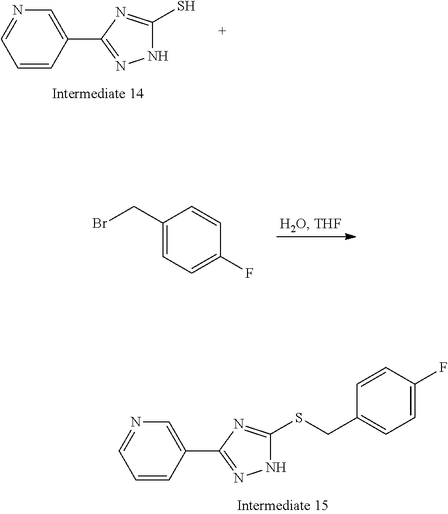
C1=CC(C2=NNC(SCC3=CC=C(F)C=C3)=N2)=CN=C1.C1(CBr)=CC=C(F)C=C1.C1=CC(C2=NNC(S)=N2)=CN=C1
